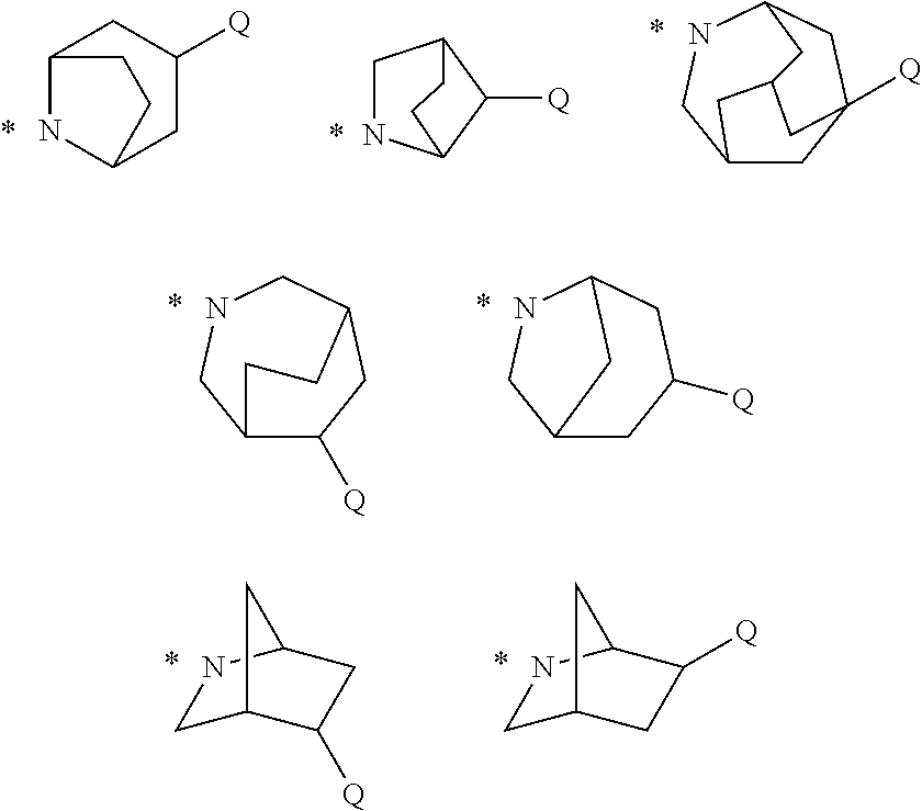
C12NC(CC([Q])C1)CC2.C1NC2C([Q])C1CC2.C12CC3([Q])CC(NC1)CC(C2)C3.C12C([Q])CC(CNC1)CC2.C12CC([Q])CC(NC1)C2.C1C2C([Q])CC(N1)C2.C1C2CC([Q])C(N1)C2
